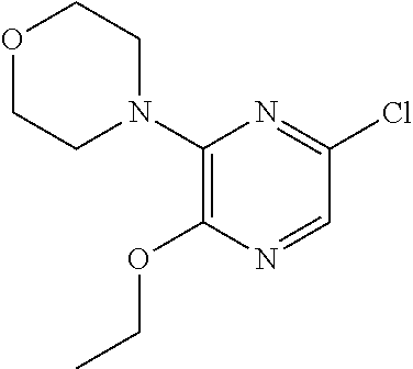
C1(N2CCOCC2)=C(OCC)N=CC(Cl)=N1
